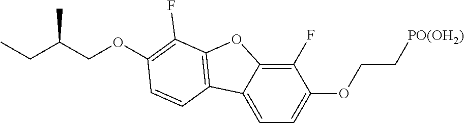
C12=CC=C(OCC[PO(OH2)])C(F)=C1OC1=C2C=CC(OCC(CC)C)=C1F
